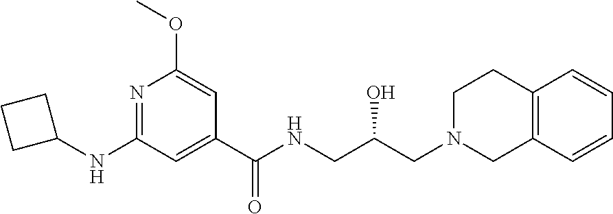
C1(NC2CCC2)=NC(OC)=CC(C(NCC(CN2CCC3=C(C2)C=CC=C3)O)=O)=C1
